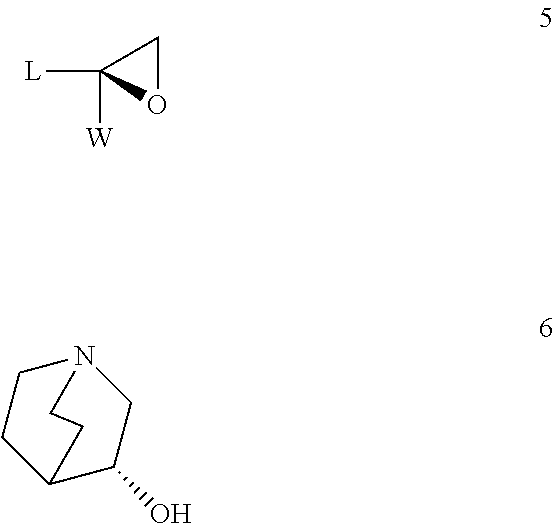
O1CC1([L])[W].N12CCC(C(O)C1)CC2
